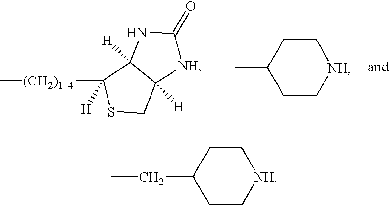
[(CH2)14](C)C1([H])C2([H])NC(=O)[NH]C2([H])CS1.C1C[NH]CCC1C.C1C[NH]CCC1CC
